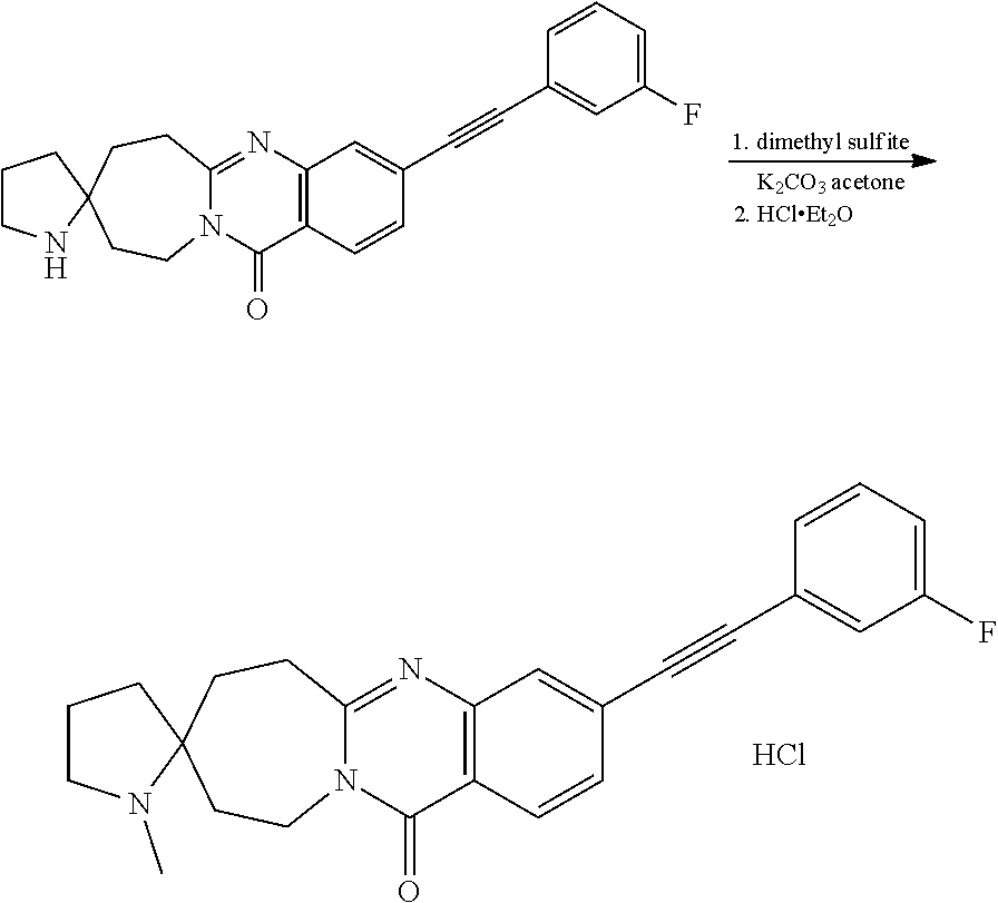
C1CN(C)C2(C1)CCN1C(=NC3=C(C1=O)C=CC(C#CC1=CC(F)=CC=C1)=C3)CC2.Cl.C1CNC2(C1)CCN1C(=NC3=C(C1=O)C=CC(C#CC1=CC(F)=CC=C1)=C3)CC2
